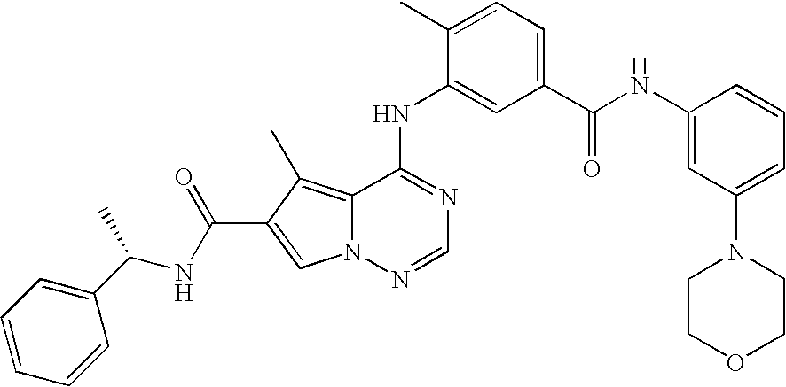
C1(NC2=CC(C(NC3=CC(N4CCOCC4)=CC=C3)=O)=CC=C2C)=NC=NN2C1=C(C)C(C(=O)NC(C)C1=CC=CC=C1)=C2
